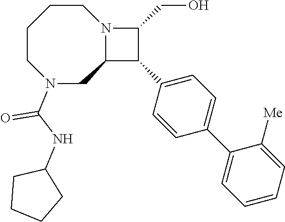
C1CCCN(C(NC2CCCC2)=O)CC2N1C(CO)C2C1=CC=C(C2=CC=CC=C2[Me])C=C1
